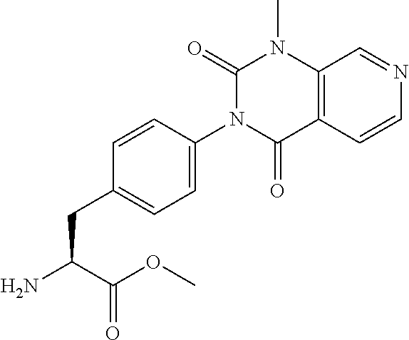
C12=C(C=CN=C1)C(=O)N(C1=CC=C(CC(C(OC)=O)N)C=C1)C(=O)N2C
